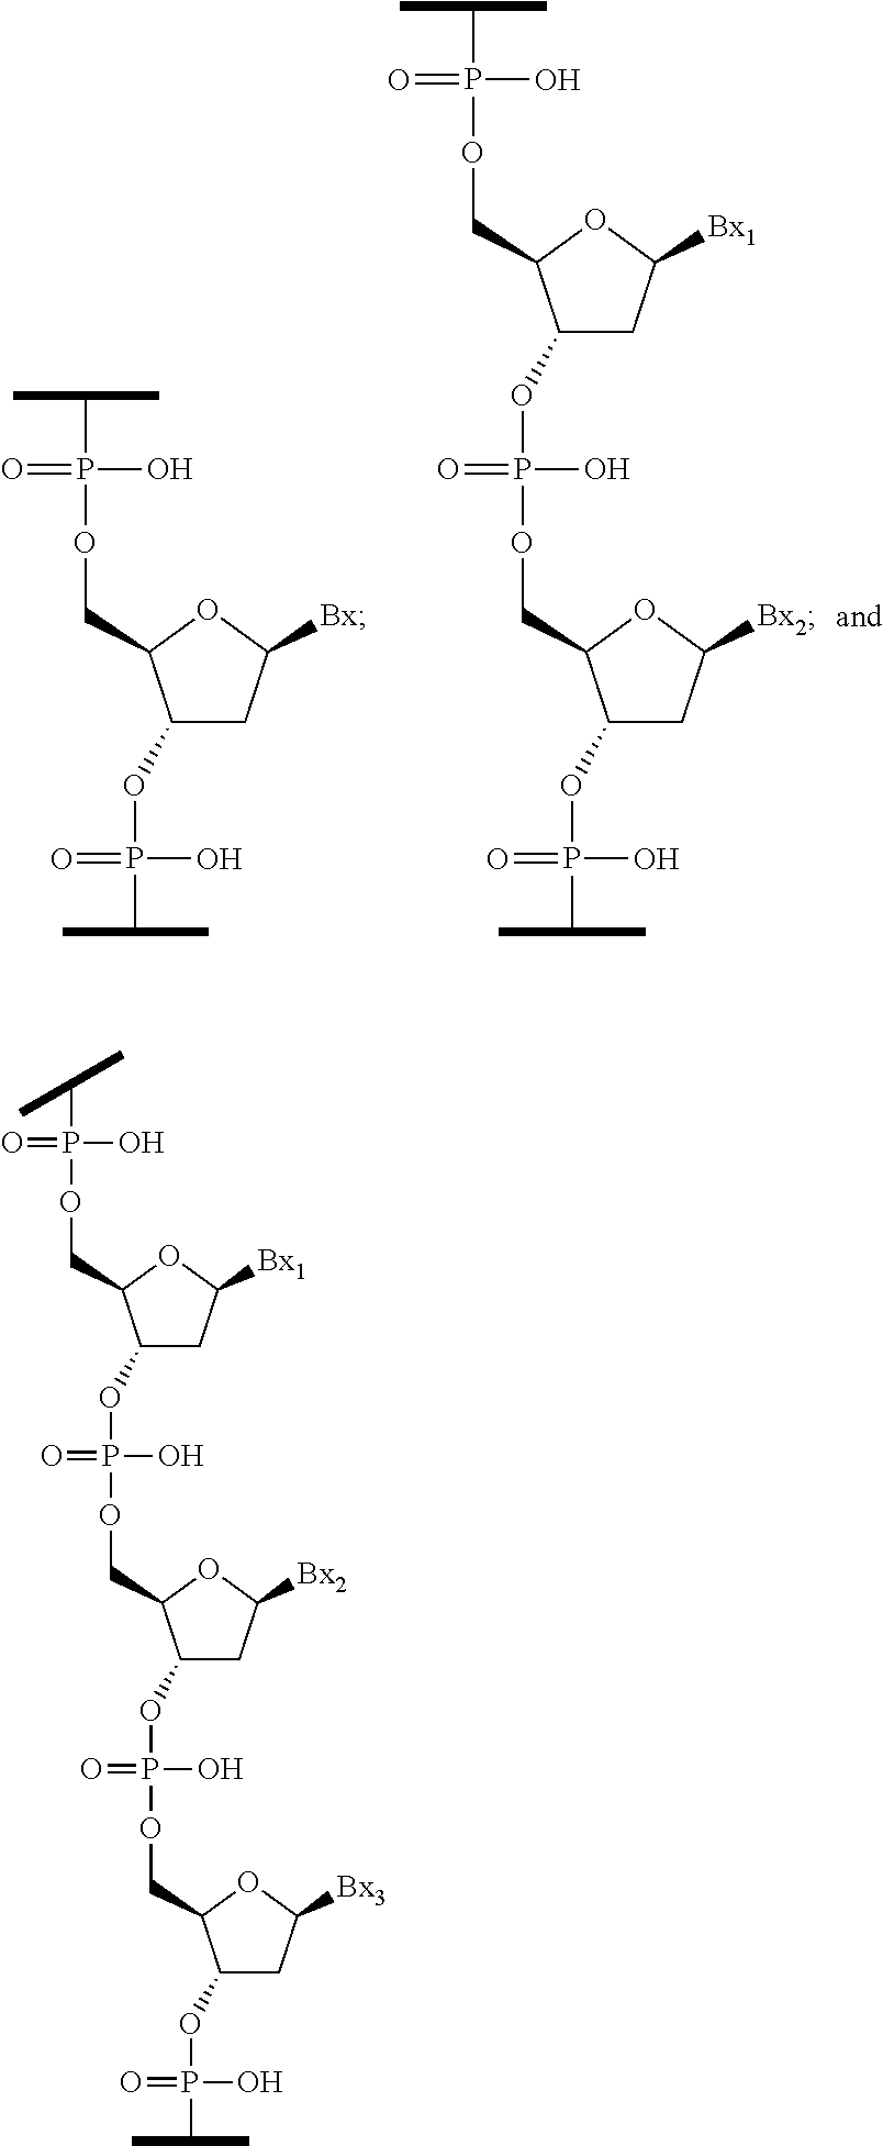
CC(C)P(OC1CC([Bx])OC1COP(C(C)C)(O)=O)(O)=O.CC(C)P(OC1CC([Bx2])OC1COP(O)(=O)OC1CC([Bx1])OC1COP(C(C)C)(O)=O)(O)=O.CC(C)P(OC1CC([Bx3])OC1COP(O)(=O)OC1CC([Bx2])OC1COP(O)(=O)OC1CC([Bx1])OC1COP(C(C)C)(O)=O)(O)=O
